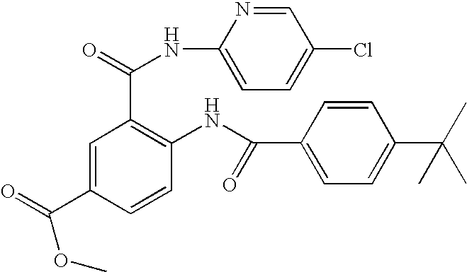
C1=C(C(=O)OC)C=CC(NC(C2=CC=C(C(C)(C)C)C=C2)=O)=C1C(NC1=CC=C(Cl)C=N1)=O
